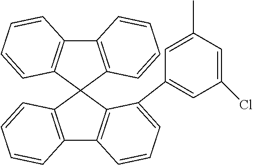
C12=C(C=CC=C1)C1(C3=C2C=CC=C3C2=CC(Cl)=CC(C)=C2)C2=C(C3=C1C=CC=C3)C=CC=C2
